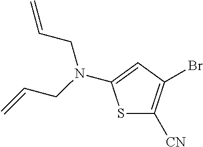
S1C([CN])=C(Br)C=C1N(CC=C)CC=C
